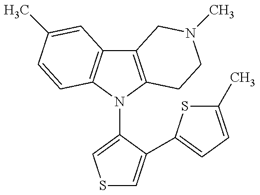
C12=C(N(C3=CSC=C3C3=CC=C(C)S3)C3=C1C=C(C)C=C3)CCN(C)C2
